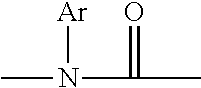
CN([Ar])C(=O)C
